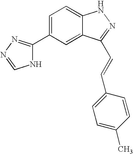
C1=C(C2=NN=CN2)C=C2C(=C1)NN=C2C=CC1=CC=C(C)C=C1
